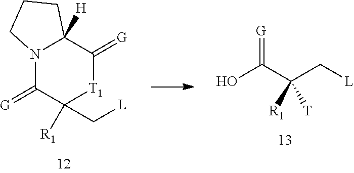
OC(=[G])C(C[L])([R1])[T].N12C(=[G])C(C[L])([R1])[T1]C(=[G])C1([H])CCC2
